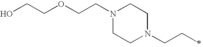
OCCOCCN1CCN(CCC)CC1
